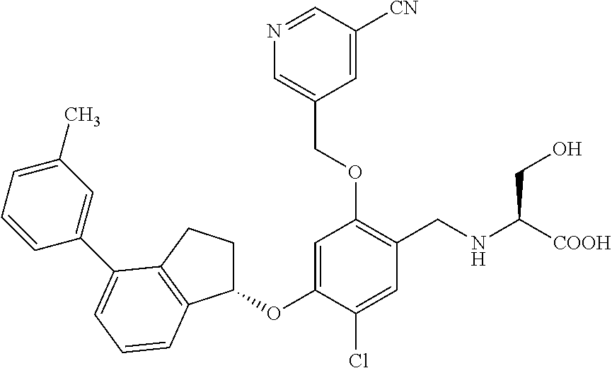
C1=C(OC2CCC3=C2C=CC=C3C2=CC(C)=CC=C2)C(Cl)=CC(CNC([COOH])CO)=C1OCC1=CN=CC([CN])=C1
